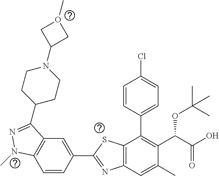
C1=CC(C2=NC3=C(S2)C(C2=CC=C(Cl)C=C2)=C(C(C(O)=O)OC(C)(C)C)C(C)=C3)=CC2=C1N(C)N=C2C1CCN(C2CO(C)C2)CC1
